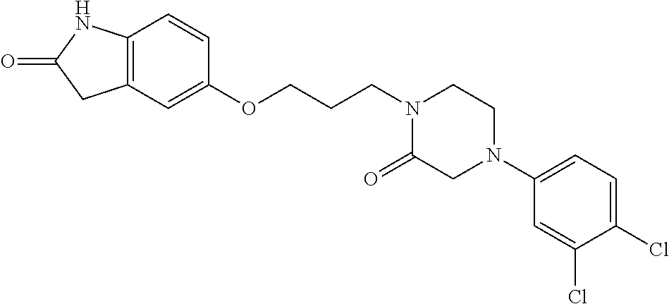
C12=C(C=C(OCCCN3C(=O)CN(C4=CC=C(Cl)C(Cl)=C4)CC3)C=C1)CC(=O)N2
